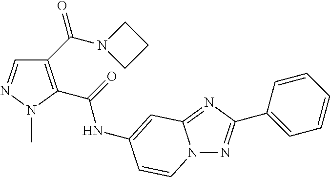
C1(C(=O)N2CCC2)=C(C(=O)NC2=CC3=NC(C4=CC=CC=C4)=NN3C=C2)N(C)N=C1
